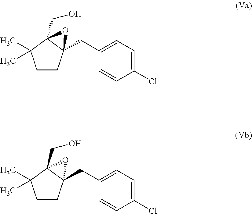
C1CC2(CC3=CC=C(Cl)C=C3)C(CO)(C1(C)C)O2.C1CC2(CC3=CC=C(Cl)C=C3)C(CO)(C1(C)C)O2
